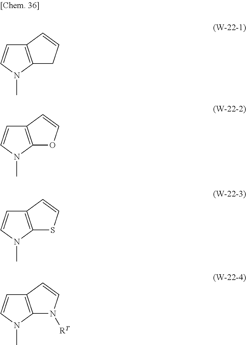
C12=C(N(C)C=C1)CC=C2.C12=C(N(C)C=C1)OC=C2.C12=C(N(C)C=C1)SC=C2.C12=C(N(C)C=C1)N([RT])C=C2
